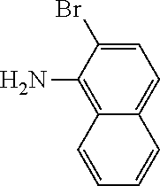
C1=C(Br)C(N)=C2C(=C1)C=CC=C2
